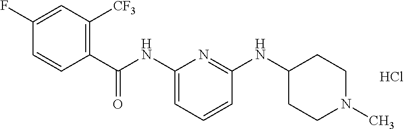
C1(C(NC2=CC=CC(NC3CCN(C)CC3)=N2)=O)=C([CF3])C=C(F)C=C1.Cl
